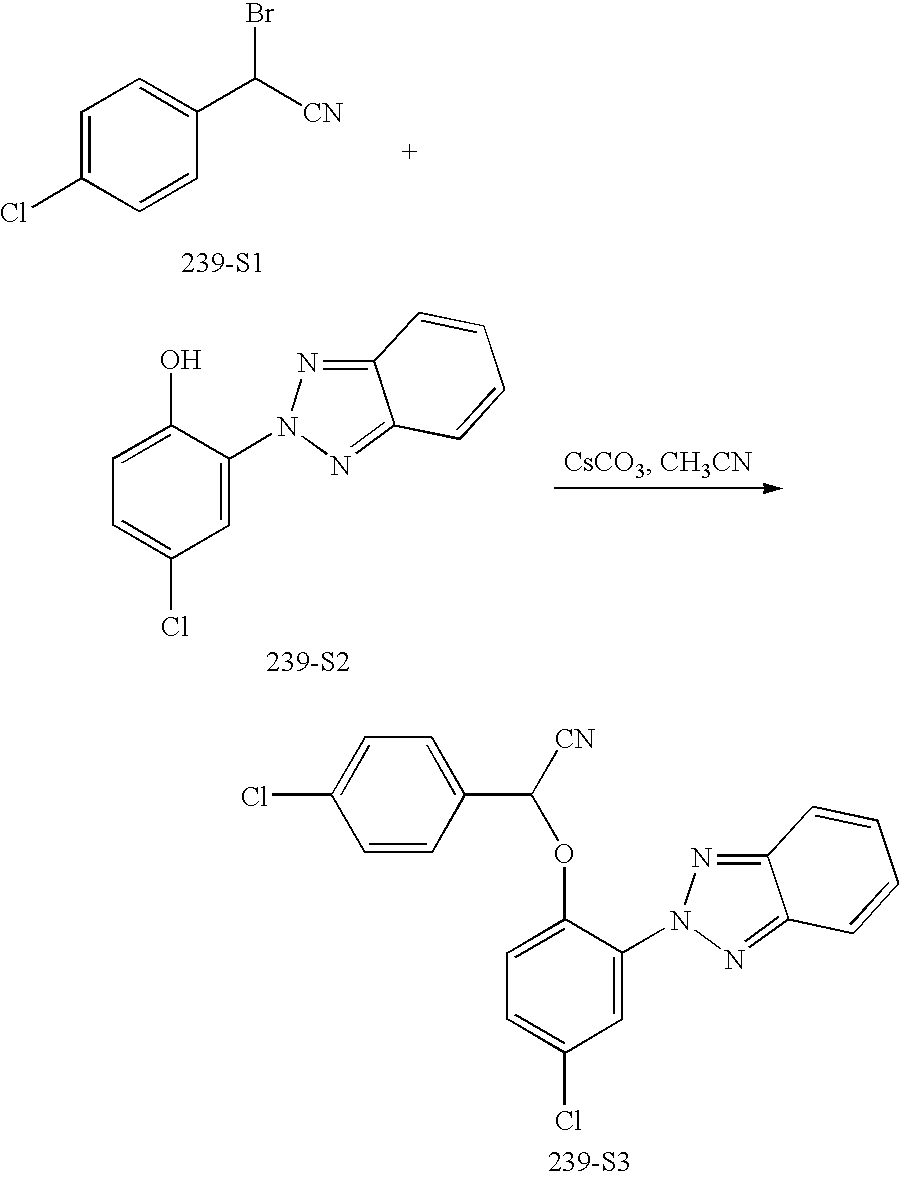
C1=C(Cl)C=CC(C([CN])Br)=C1.[239-S1].C1=C(N2N=C3C(=N2)C=CC=C3)C(O)=CC=C1Cl.[239-S2].C1=C(N2N=C3C(=N2)C=CC=C3)C(OC(C2=CC=C(Cl)C=C2)[CN])=CC=C1Cl.[239-S3]
